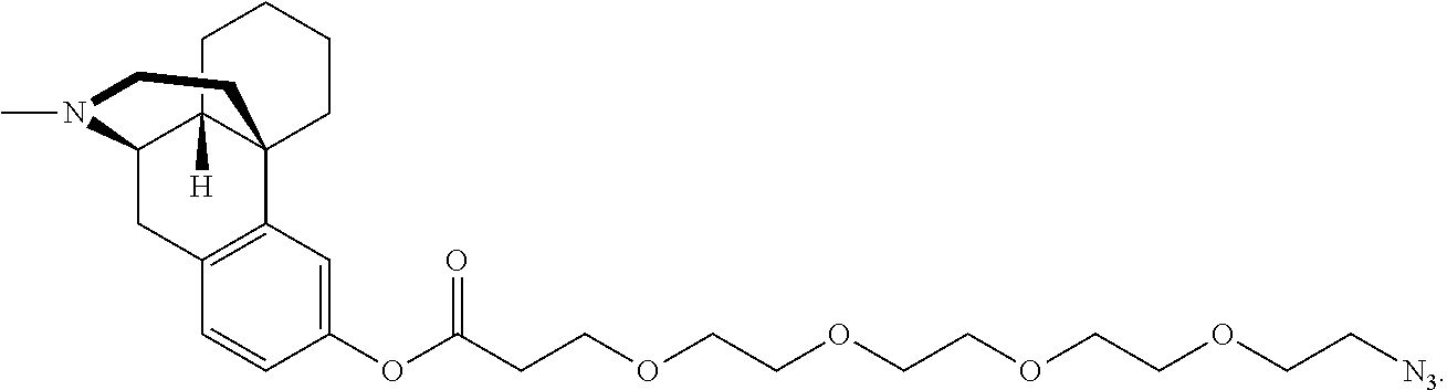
C1=CC(OC(CCOCCOCCOCCOCC[N3])=O)=CC2=C1CC1C3([H])C2(CCCC3)CCN1C
